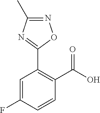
C1(C)=NOC(C2=C(C(O)=O)C=CC(F)=C2)=N1
